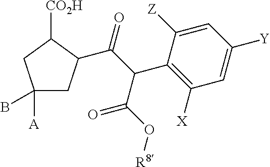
C1([A])(B)CC(C(C(C2=C([X])C=C([Y])C=C2[Z])C(O[R8])=O)=O)C([CO2H])C1
